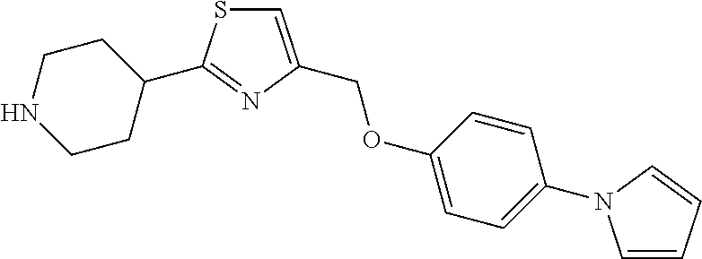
N1CCC(C2=NC(COC3=CC=C(N4C=CC=C4)C=C3)=CS2)CC1
